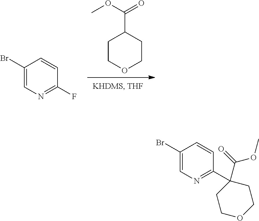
C1COCCC1C(OC)=O.C1(Br)=CN=C(F)C=C1.C1(Br)=CN=C(C2(C(OC)=O)CCOCC2)C=C1
